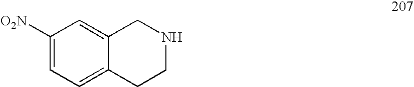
C1([O2N])=CC=C2C(=C1)CNCC2
